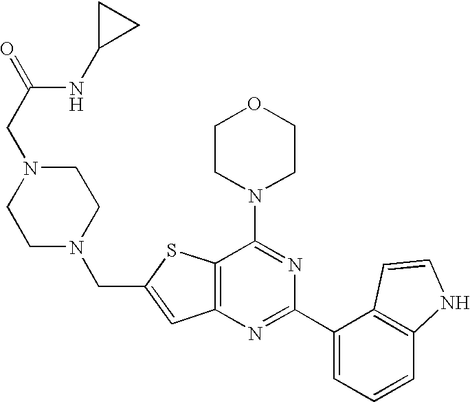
C12=C(N=C(C3=CC=CC4=C3C=CN4)N=C1N1CCOCC1)C=C(CN1CCN(CC(=O)NC3CC3)CC1)S2
